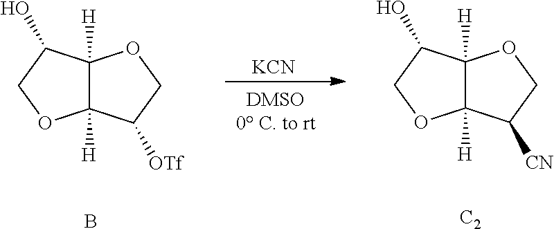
C12([H])C([H])(C(O)CO1)OCC2[OTf].B.[KCN].C12([H])C([H])(C(O)CO1)OCC2[CN].[C2]
